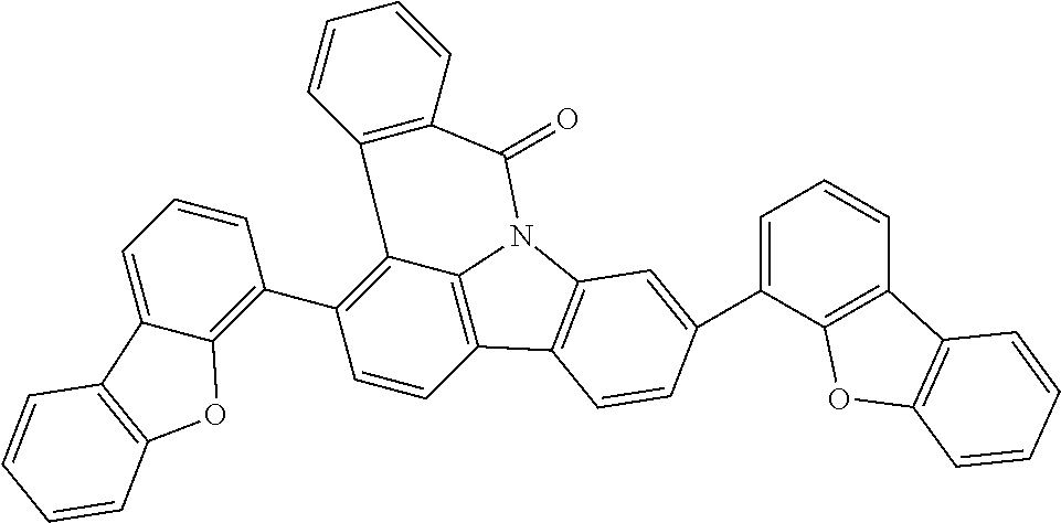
C1=CC2=C3C(=C1C1=C4C(=CC=C1)C1=C(O4)C=CC=C1)C1=C(C(=O)N3C3=C2C=CC(C2=CC=CC4=C2OC2=C4C=CC=C2)=C3)C=CC=C1
